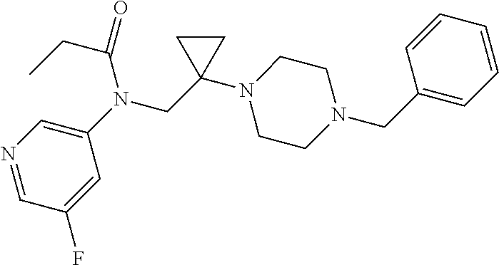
C1=C(N(CC2(N3CCN(CC4=CC=CC=C4)CC3)CC2)C(CC)=O)C=C(F)C=N1
